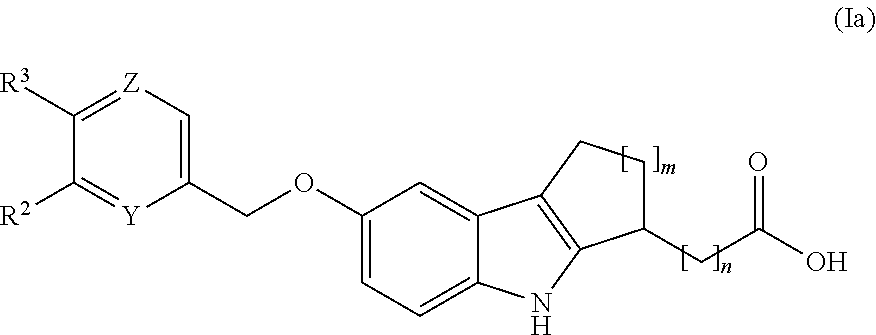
C1(OCC2=C[Z]=C([R3])C([R2])=[Y]2)=CC=C2C(=C1)C1=C(N2)C(CC(O)=O)CC1
